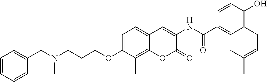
C1=C(OCCCN(CC2=CC=CC=C2)C)C(C)=C2C(=C1)C=C(NC(=O)C1=CC(CC=C(C)C)=C(O)C=C1)C(=O)O2
